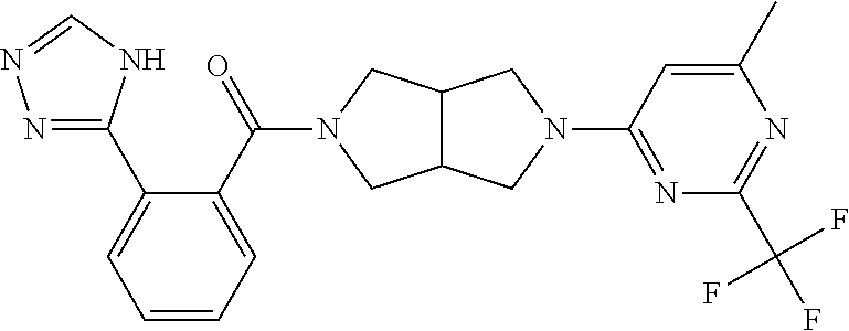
C12C(CN(C(=O)C3=CC=CC=C3C3=NN=CN3)C1)CN(C1=NC(C(F)(F)F)=NC(C)=C1)C2
